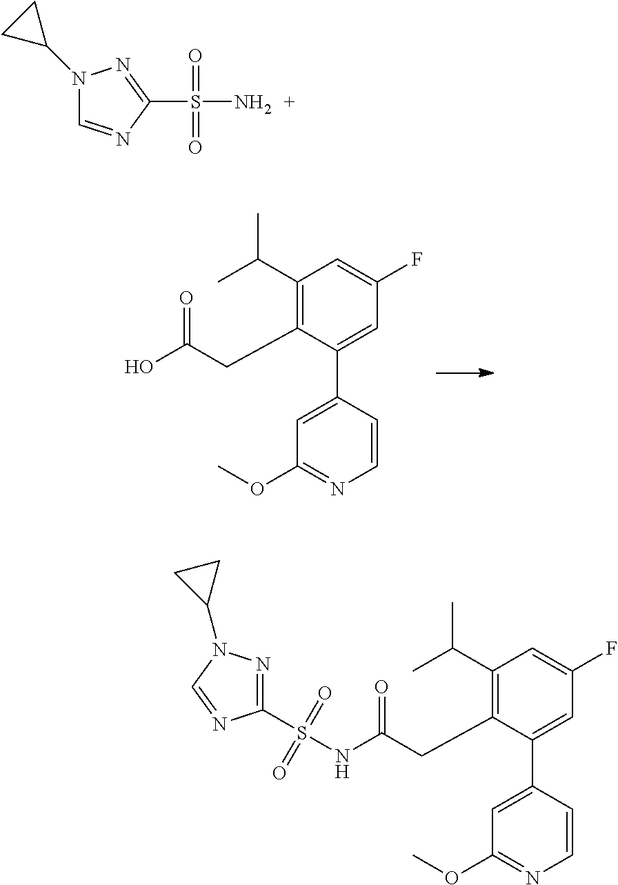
C1=C(C2=CC(OC)=NC=C2)C(CC(=O)O)=C(C(C)C)C=C1F.N1(C2CC2)C=NC(S(N)(=O)=O)=N1.C1=C(C2=CC(OC)=NC=C2)C(CC(=O)NS(C2=NN(C3CC3)C=N2)(=O)=O)=C(C(C)C)C=C1F
